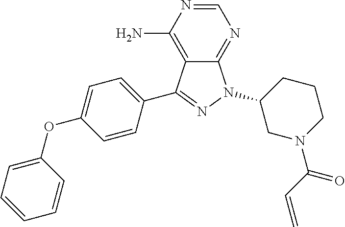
C1=CC=CC(OC2=CC=C(C3=NN(C4CN(C(C=C)=O)CCC4)C4=NC=NC(N)=C43)C=C2)=C1
